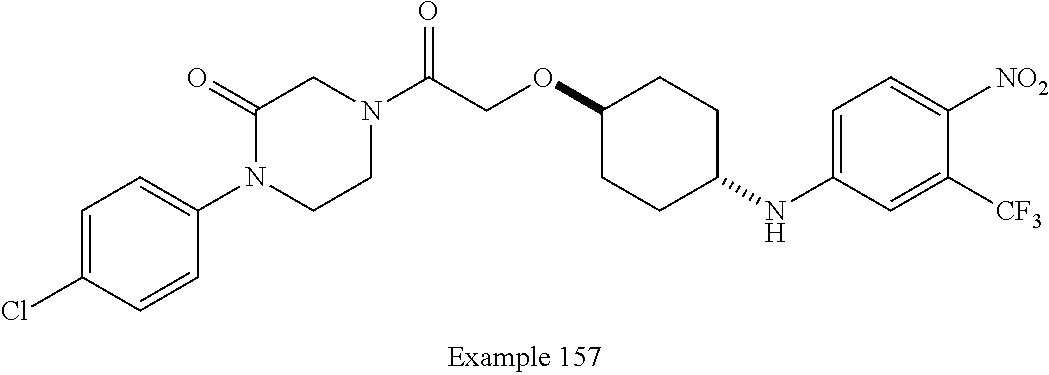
N1(C(COC2CCC(NC3=CC=C([NO2])C([CF3])=C3)CC2)=O)CC(=O)N(C2=CC=C(Cl)C=C2)CC1
